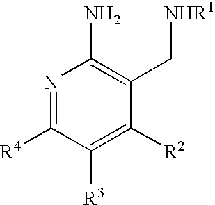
N1=C([R4])C([R3])=C([R2])C(C[NHR1])=C1N
